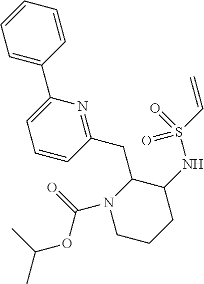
C1CCC(NS(C=C)(=O)=O)C(CC2=NC(C3=CC=CC=C3)=CC=C2)N1C(=O)OC(C)C
